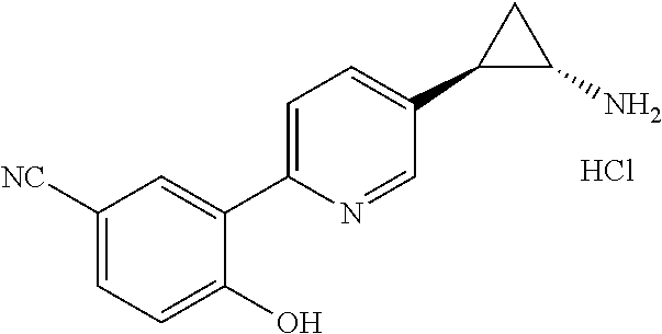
Cl.C1([NC])=CC=C(O)C(C2=CC=C(C3C(N)C3)C=N2)=C1
